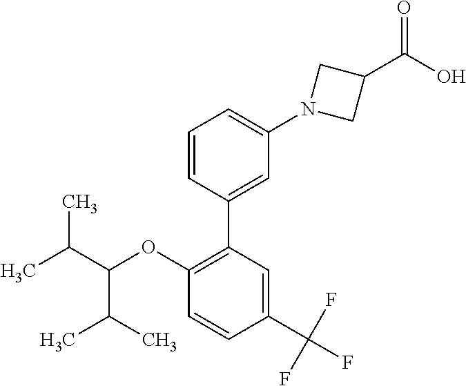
C1=CC(C2=C(OC(C(C)C)C(C)C)C=CC(C(F)(F)F)=C2)=CC(N2CC(C(O)=O)C2)=C1
